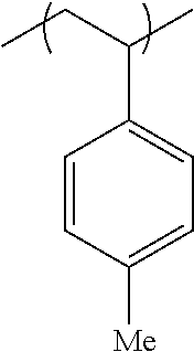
C1=CC([Me])=CC=C1C(C)CC
